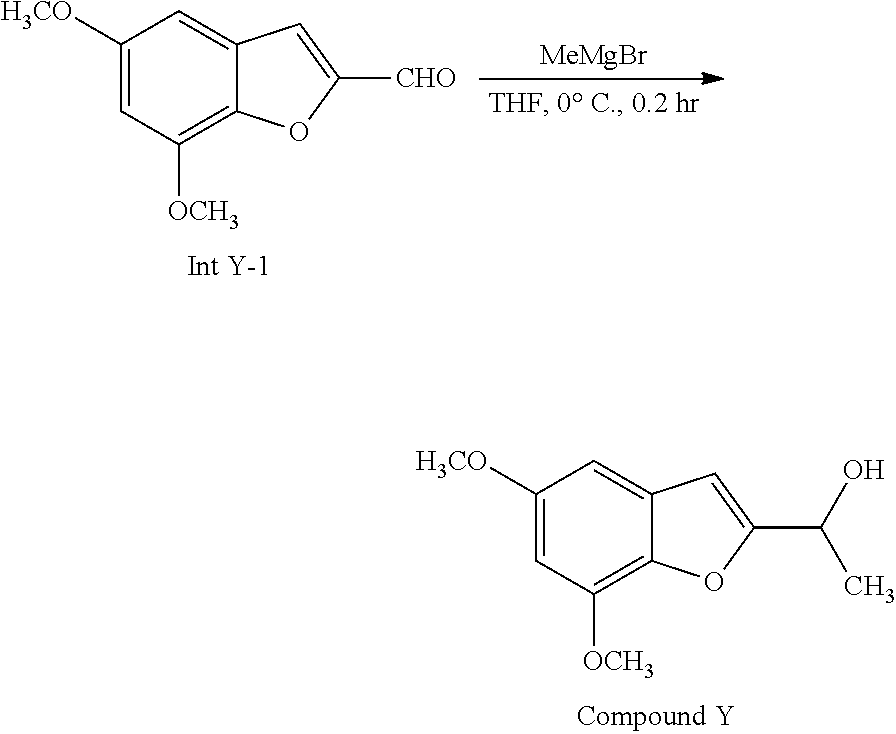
C1([H3CO])=CC([OCH3])=C2C(=C1)C=C(C(O)C)O2.C1([H3CO])=CC([OCH3])=C2C(=C1)C=C([CHO])O2.[MeMgBr]
